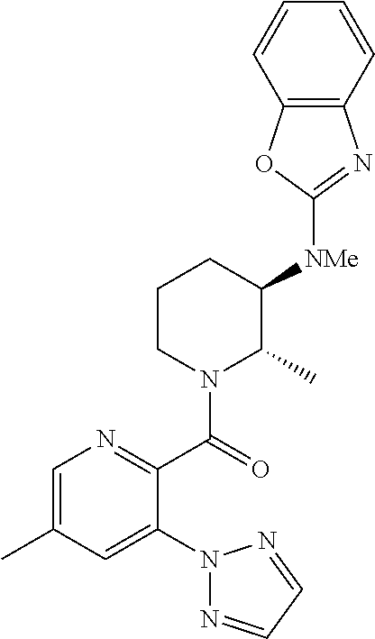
C1=C(C)C=C(N2N=CC=N2)C(C(=O)N2C(C)C([NMe]C3=NC4=C(O3)C=CC=C4)CCC2)=N1
